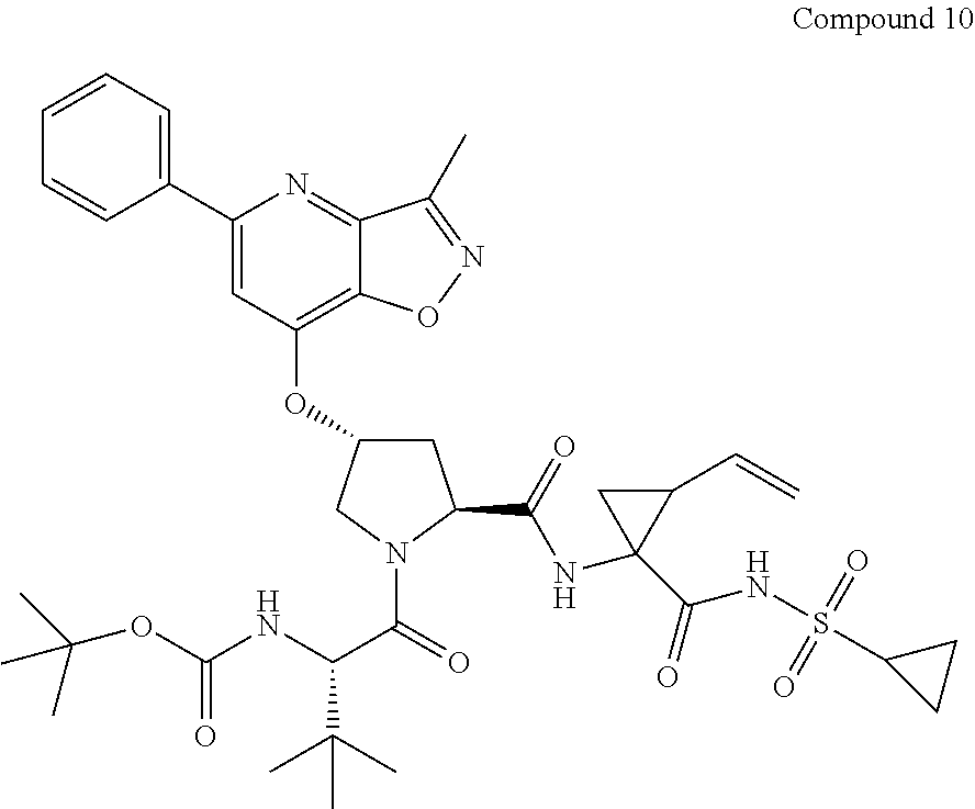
C1(C2=CC=CC=C2)=CC(OC2CC(C(NC3(C(NS(C4CC4)(=O)=O)=O)C(C=C)C3)=O)N(C(=O)C(NC(OC(C)(C)C)=O)C(C)(C)C)C2)=C2C(=N1)C(C)=NO2
